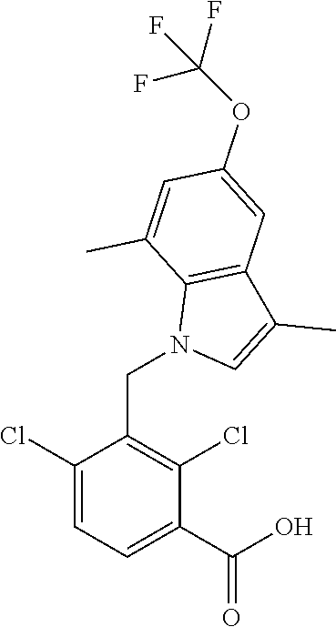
C1(CN2C=C(C)C3=C2C(C)=CC(OC(F)(F)F)=C3)=C(Cl)C(C(O)=O)=CC=C1Cl
